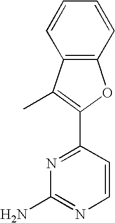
C1=CC=CC2=C1OC(C1=NC(N)=NC=C1)=C2C
